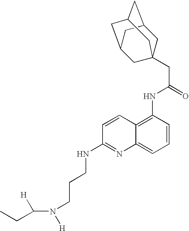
C1C2CC3CC(CC1(CC(=O)NC1=C4C(=CC=C1)N=C(NCCCN([H])C([H])CC)C=C4)C3)C2
